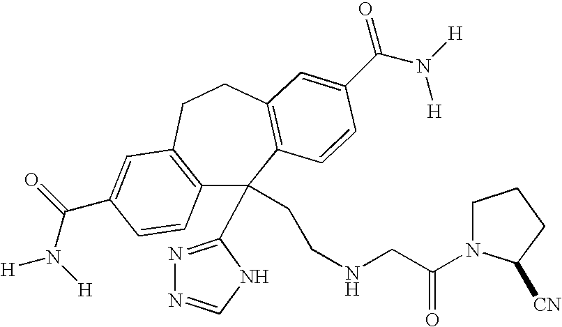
C12=C(CCC3=C(C1(CCNCC(=O)N1CCCC1[CN])C1=NN=CN1)C=CC(C(=O)N([H])[H])=C3)C=C(C(N([H])[H])=O)C=C2
